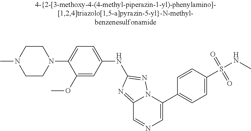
C1CN(C2=CC=C(NC3=NN4C(=N3)C=NC=C4C3=CC=C(S(NC)(=O)=O)C=C3)C=C2OC)CCN1C
